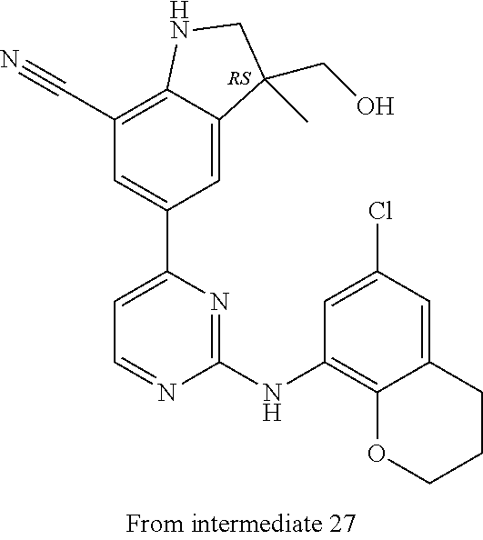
C1(NC2=C3C(=CC(Cl)=C2)CCCO3)=NC(C2=CC(C#N)=C3C(=C2)C(CO)(C)CN3)=CC=N1
